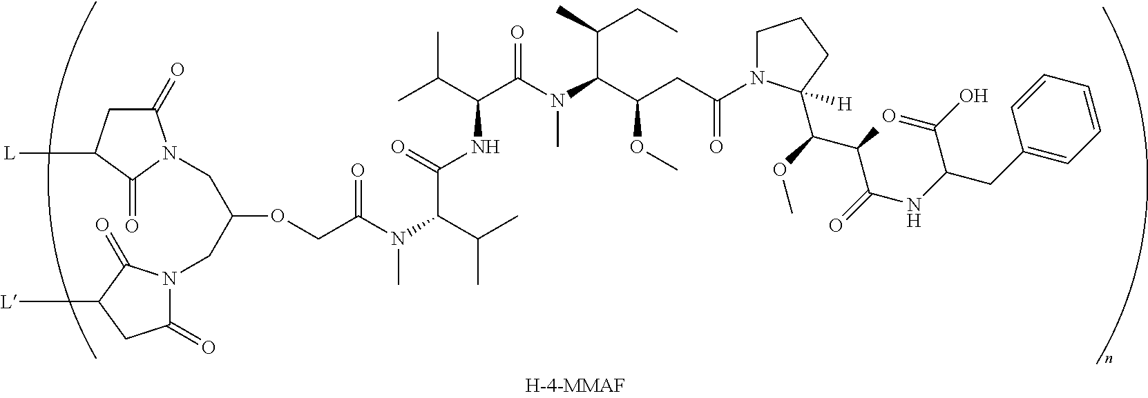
N(C)(C(C(=O)NC(C(C)C)C(=O)N(C)C(C(CC)C)C(OC)CC(=O)N1CCCC1(C(OC)C(C)C(=O)NC(CC1=CC=CC=C1)C(O)=O)[H])C(C)C)C(=O)COC(CN1C(=O)CC([L])C1=O)CN1C(=O)CC([L])C1=O
